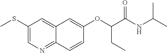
C1(SC)=CN=C2C(=C1)C=C(OC(C(NC(C)C)=O)CC)C=C2
